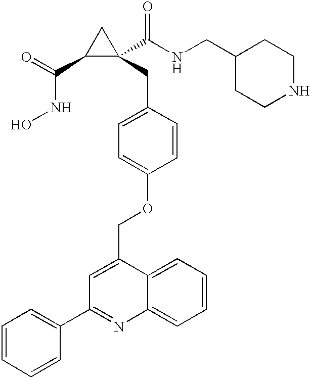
C(NO)(C1C(CC2=CC=C(OCC3=CC(C4=CC=CC=C4)=NC4=CC=CC=C34)C=C2)(C(NCC2CCNCC2)=O)C1)=O
